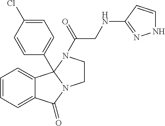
C1=CC=C2C(=C1)C(=O)N1CCN(C(=O)CNC3=NNC=C3)C21C1=CC=C(Cl)C=C1
